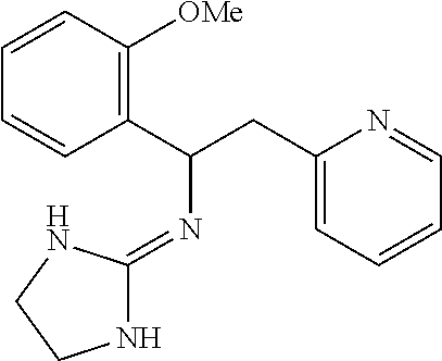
C1=CC(C(CC2=CC=CC=N2)N=C2NCCN2)=C([OMe])C=C1
